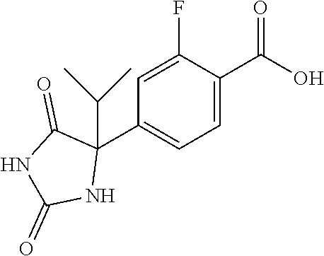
C1=C(F)C(C(O)=O)=CC=C1C1(C(C)C)C(=O)NC(=O)N1
